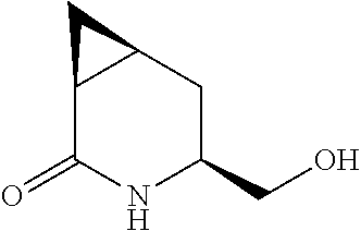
C12C(=O)NC(CO)CC1C2
